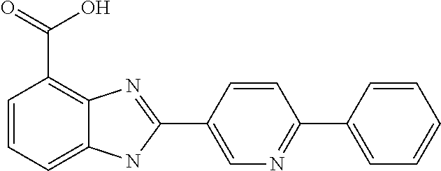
C1=CC=C2C(=C1C(=O)O)N=C(C1=CN=C(C3=CC=CC=C3)C=C1)N2
